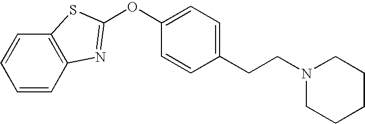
C12=C(C=CC=C1)N=C(OC1=CC=C(CCN3CCCCC3)C=C1)S2
